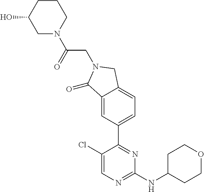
C1(Cl)=CN=C(NC2CCOCC2)N=C1C1=CC=C2C(=C1)C(=O)N(CC(N1CCCC(O)C1)=O)C2
